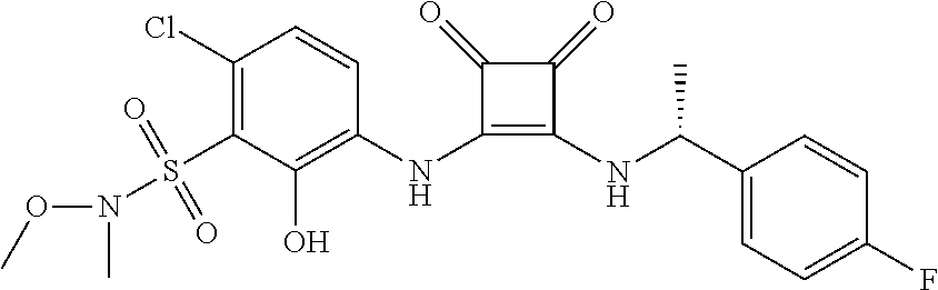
C1(Cl)=C(S(N(C)OC)(=O)=O)C(O)=C(NC2=C(NC(C3=CC=C(F)C=C3)C)C(=O)C2=O)C=C1
